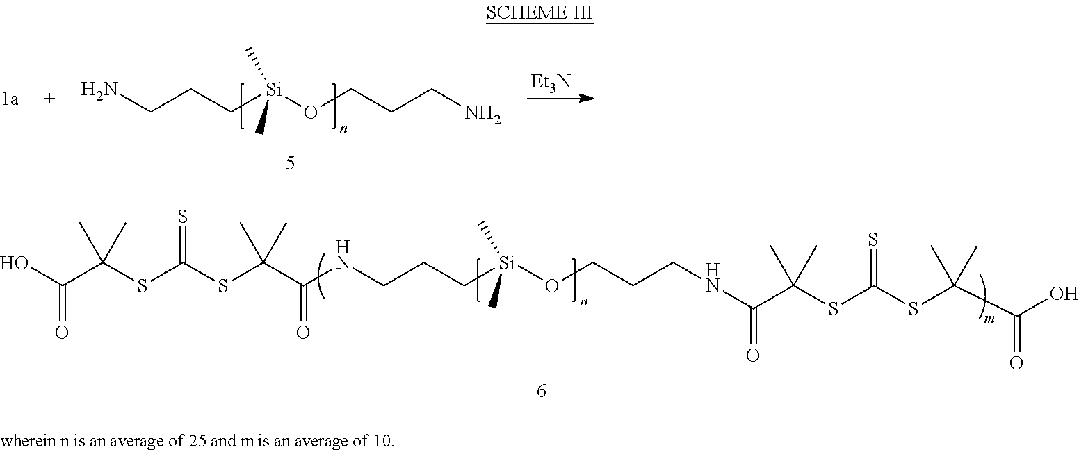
C(C(SC(SC(C(O)=O)(C)C)=S)(C)C)(NCCCO[Si](CCCNC(C(SC(SC(C(O)=O)(C)C)=S)(C)C)=O)(C)C)=O.C(CC[Si](OCCCN)(C)C)N.[Et3N]
